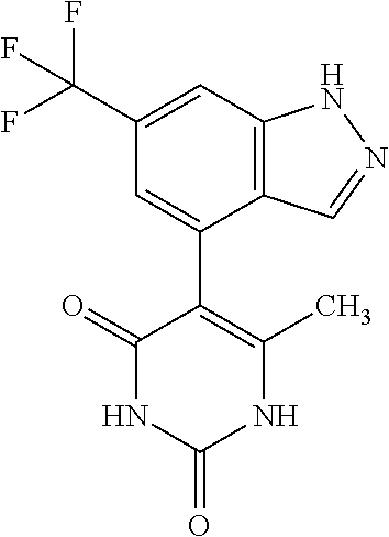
C12=C(C=C(C(F)(F)F)C=C1C1=C(C)NC(=O)NC1=O)NN=C2
